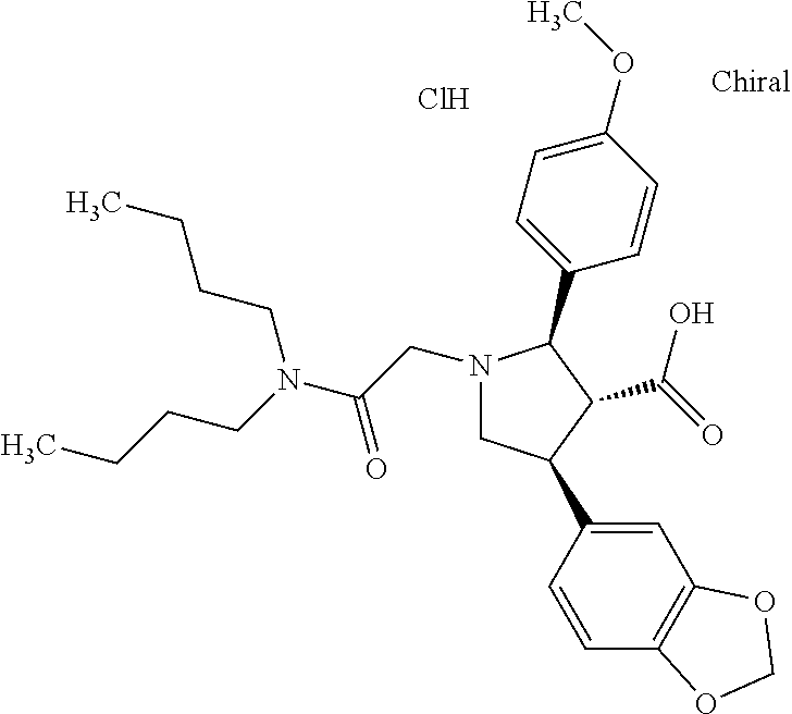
C1(OC)=CC=C(C2N(CC(N(CCCC)CCCC)=O)CC(C3=CC4=C(C=C3)OCO4)C2C(=O)O)C=C1.Cl
